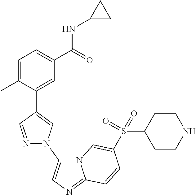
C1=C(C)C(C2=CN(C3=CN=C4N3C=C(S(=O)(=O)C3CCNCC3)C=C4)N=C2)=CC(C(=O)NC2CC2)=C1
